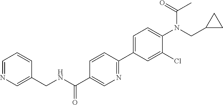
N1=CC=CC(CNC(C2=CN=C(C3=CC=C(N(C(=O)C)CC4CC4)C(Cl)=C3)C=C2)=O)=C1
